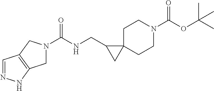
C1N(C(OC(C)(C)C)=O)CCC2(C1)C(CNC(=O)N1CC3=C(C1)C=NN3)C2
